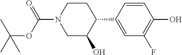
C1=CC(C2CCN(C(=O)OC(C)(C)C)CC2O)=CC(F)=C1O
